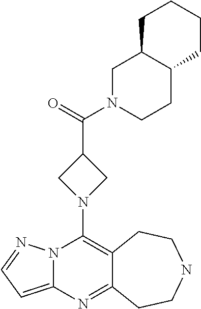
N12C(=CC=N1)N=C1C(=C2N2CC(C(=O)N3CCC4C(C3)CCCC4)C2)CCNCC1
